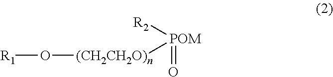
[R1]O[(CH2CH2O)n][POM](=O)[R2]
